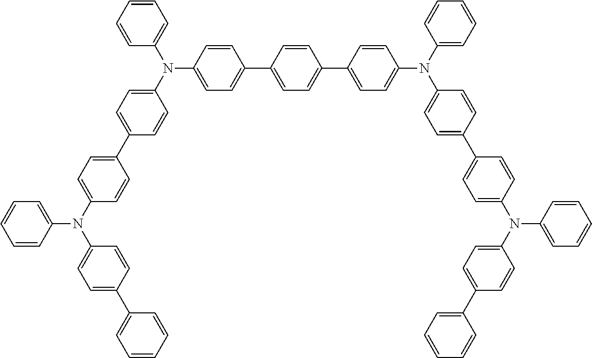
C1=CC(N(C2=CC=C(C3=CC=C(N(C4=CC=CC=C4)C4=CC=C(C5=CC=C(C6=CC=C(N(C7=CC=C(C8=CC=C(N(C9=CC=CC=C9)C9=CC=C(C%10=CC=CC=C%10)C=C9)C=C8)C=C7)C7=CC=CC=C7)C=C6)C=C5)C=C4)C=C3)C=C2)C2=CC=C(C3=CC=CC=C3)C=C2)=CC=C1
